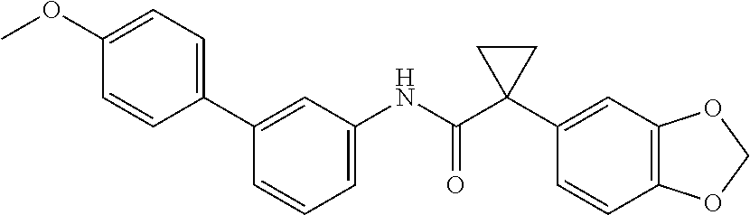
C1(C2=CC=C(OC)C=C2)=CC(NC(C2(C3=CC4=C(C=C3)OCO4)CC2)=O)=CC=C1
